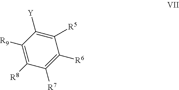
C1([Y])=C([R5])C([R6])=C([R7])C([R8])=C1[R9]
